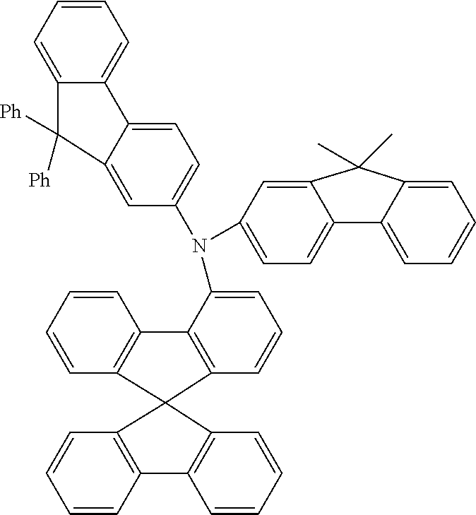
C1=CC=CC2=C1C1(C3=C2C(N(C2=CC=C4C(=C2)C([Ph])([Ph])C2=CC=CC=C42)C2=CC=C4C(=C2)C(C)(C)C2=CC=CC=C42)=CC=C3)C2=C(C=CC=C2)C2=C1C=CC=C2
